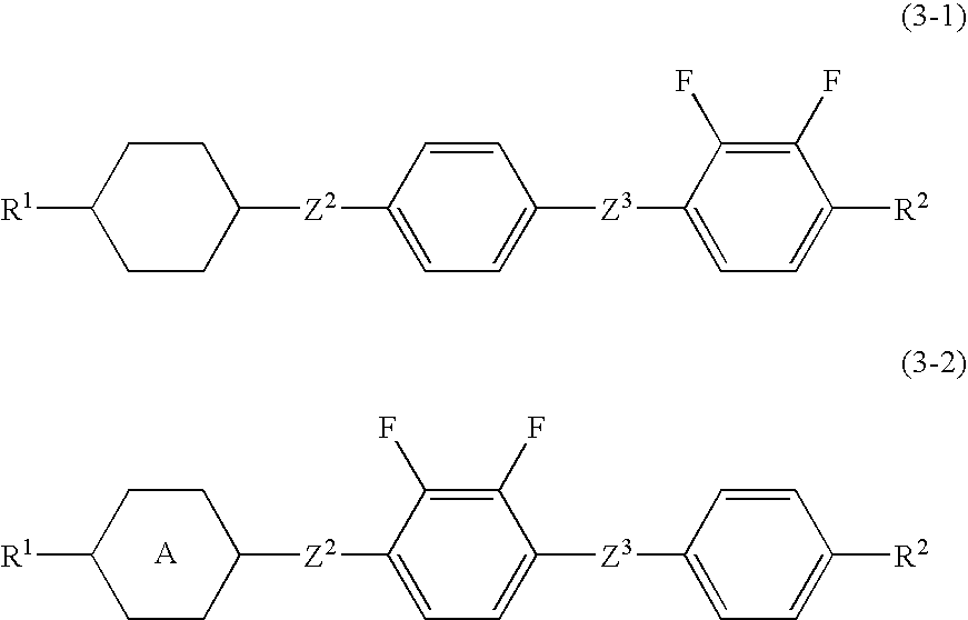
C1CC([Z2]C2=CC=C([Z3]C3=CC=C([R2])C=C3)C(F)=C2F)CCC1[R1].C1CC([Z2]C2=CC=C([Z3]C3=CC=C([R2])C(F)=C3F)C=C2)CCC1[R1]
